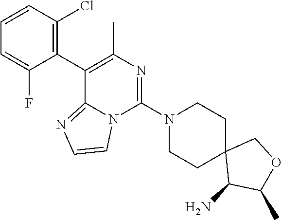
C1(N2CCC3(CC2)C(N)C(C)OC3)=NC(C)=C(C2=C(Cl)C=CC=C2F)C2=NC=CN12
